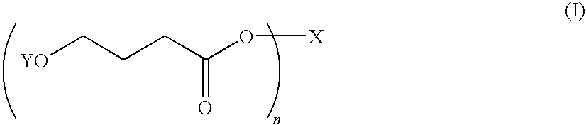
[YO]CCCC(O[X])=O
